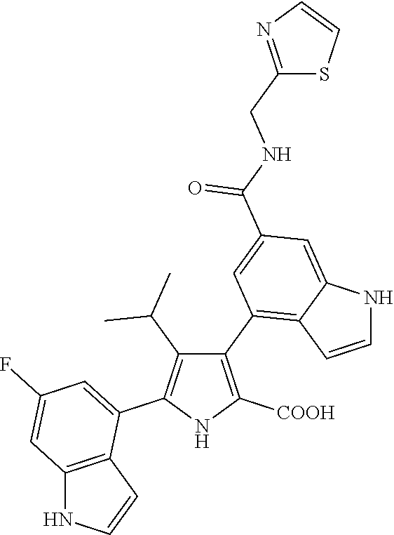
C1(C2=C3C(=CC(C(NCC4=NC=CS4)=O)=C2)NC=C3)=C([COOH])NC(C2=CC(F)=CC3=C2C=CN3)=C1C(C)C
